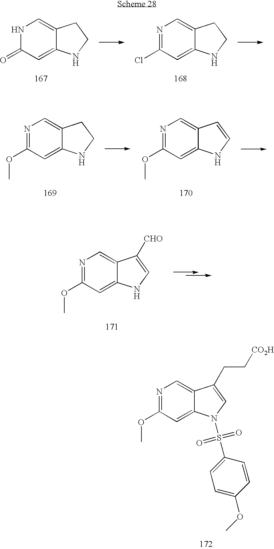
N1=C(OC)C=C2C(=C1)C(CC[CO2H])=CN2S(C1=CC=C(OC)C=C1)(=O)=O.N1C(=O)C=C2C(=C1)CCN2.N1=C(Cl)C=C2C(=C1)CCN2.N1=C(OC)C=C2C(=C1)C=CN2.N1=C(OC)C=C2C(=C1)CCN2.N1=C(OC)C=C2C(=C1)C([CHO])=CN2
